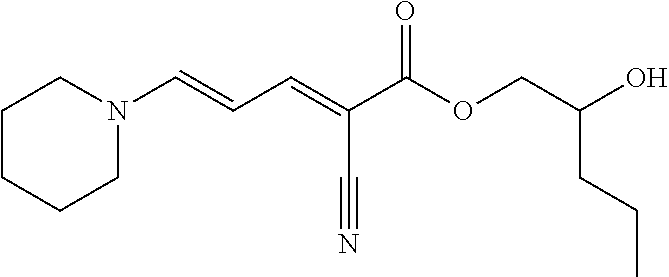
N1(C=CC=C(C(OCC(O)CCC)=O)C#N)CCCCC1
